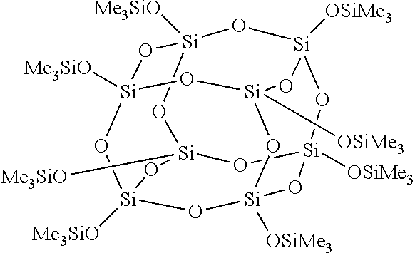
[Si]12([Me3SiO])O[Si]3([Me3SiO])O[Si]4([OSiMe3])O[Si]([OSiMe3])(O1)O[Si]1([OSiMe3])O[Si]([Me3SiO])(O2)O[Si]([Me3SiO])(O3)O[Si]([OSiMe3])(O4)O1
